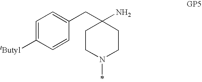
C1=C([tButyl])C=CC(CC2(N)CCN(C)CC2)=C1
